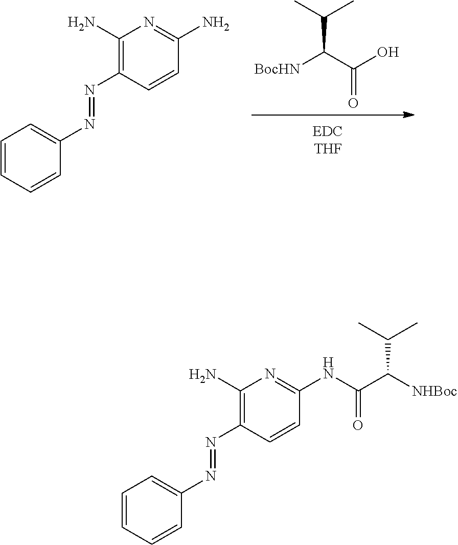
[BocHN]C(C(O)=O)C(C)C.C1=CC=CC(N=NC2=C(N)N=C(N)C=C2)=C1.C1=CC=CC(N=NC2=C(N)N=C(NC(C([NHBoc])C(C)C)=O)C=C2)=C1
